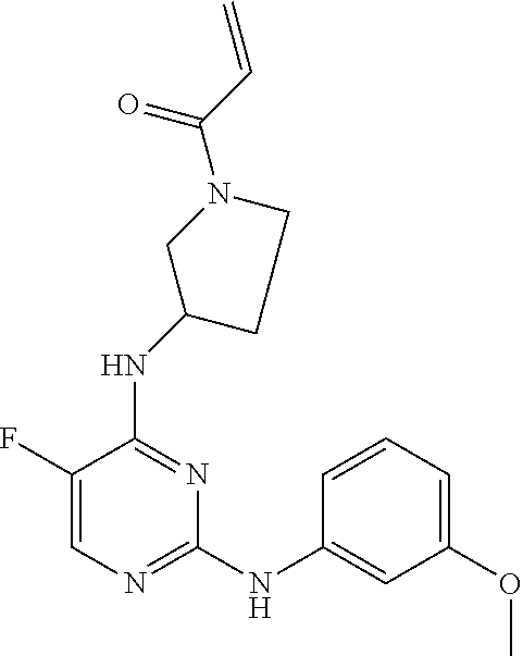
C1=C(F)C(NC2CCN(C(C=C)=O)C2)=NC(NC2=CC(OC)=CC=C2)=N1
